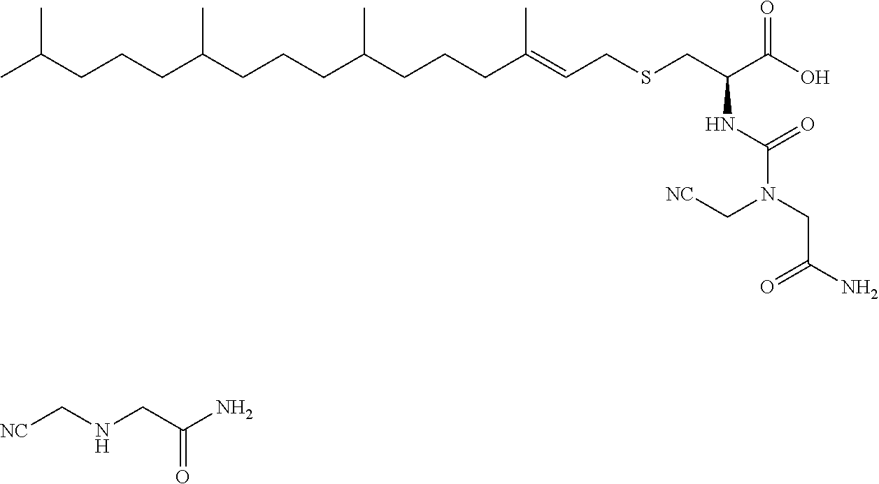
CC(CCCC(CCCC(CCCC(=CCSCC(C(O)=O)NC(N(CC(N)=O)C[NC])=O)C)C)C)C.[NC]CNCC(N)=O
